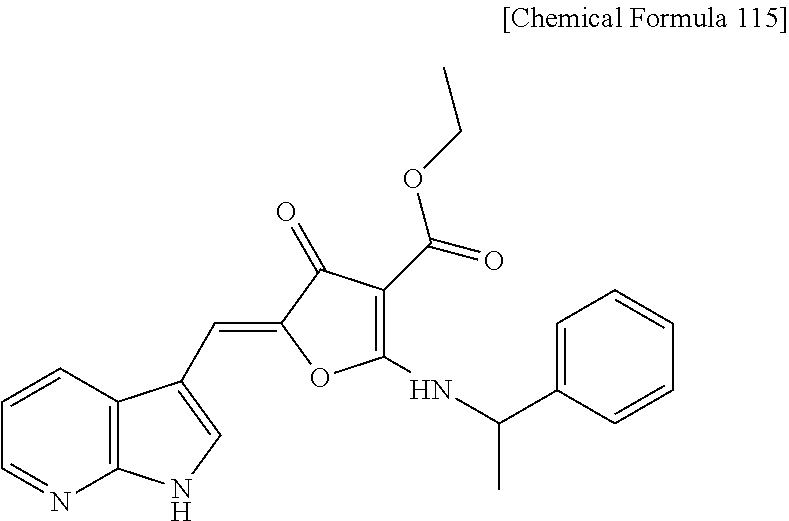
C1=CC2=C(N=C1)NC=C2C=C1OC(NC(C2=CC=CC=C2)C)=C(C(=O)OCC)C1=O
